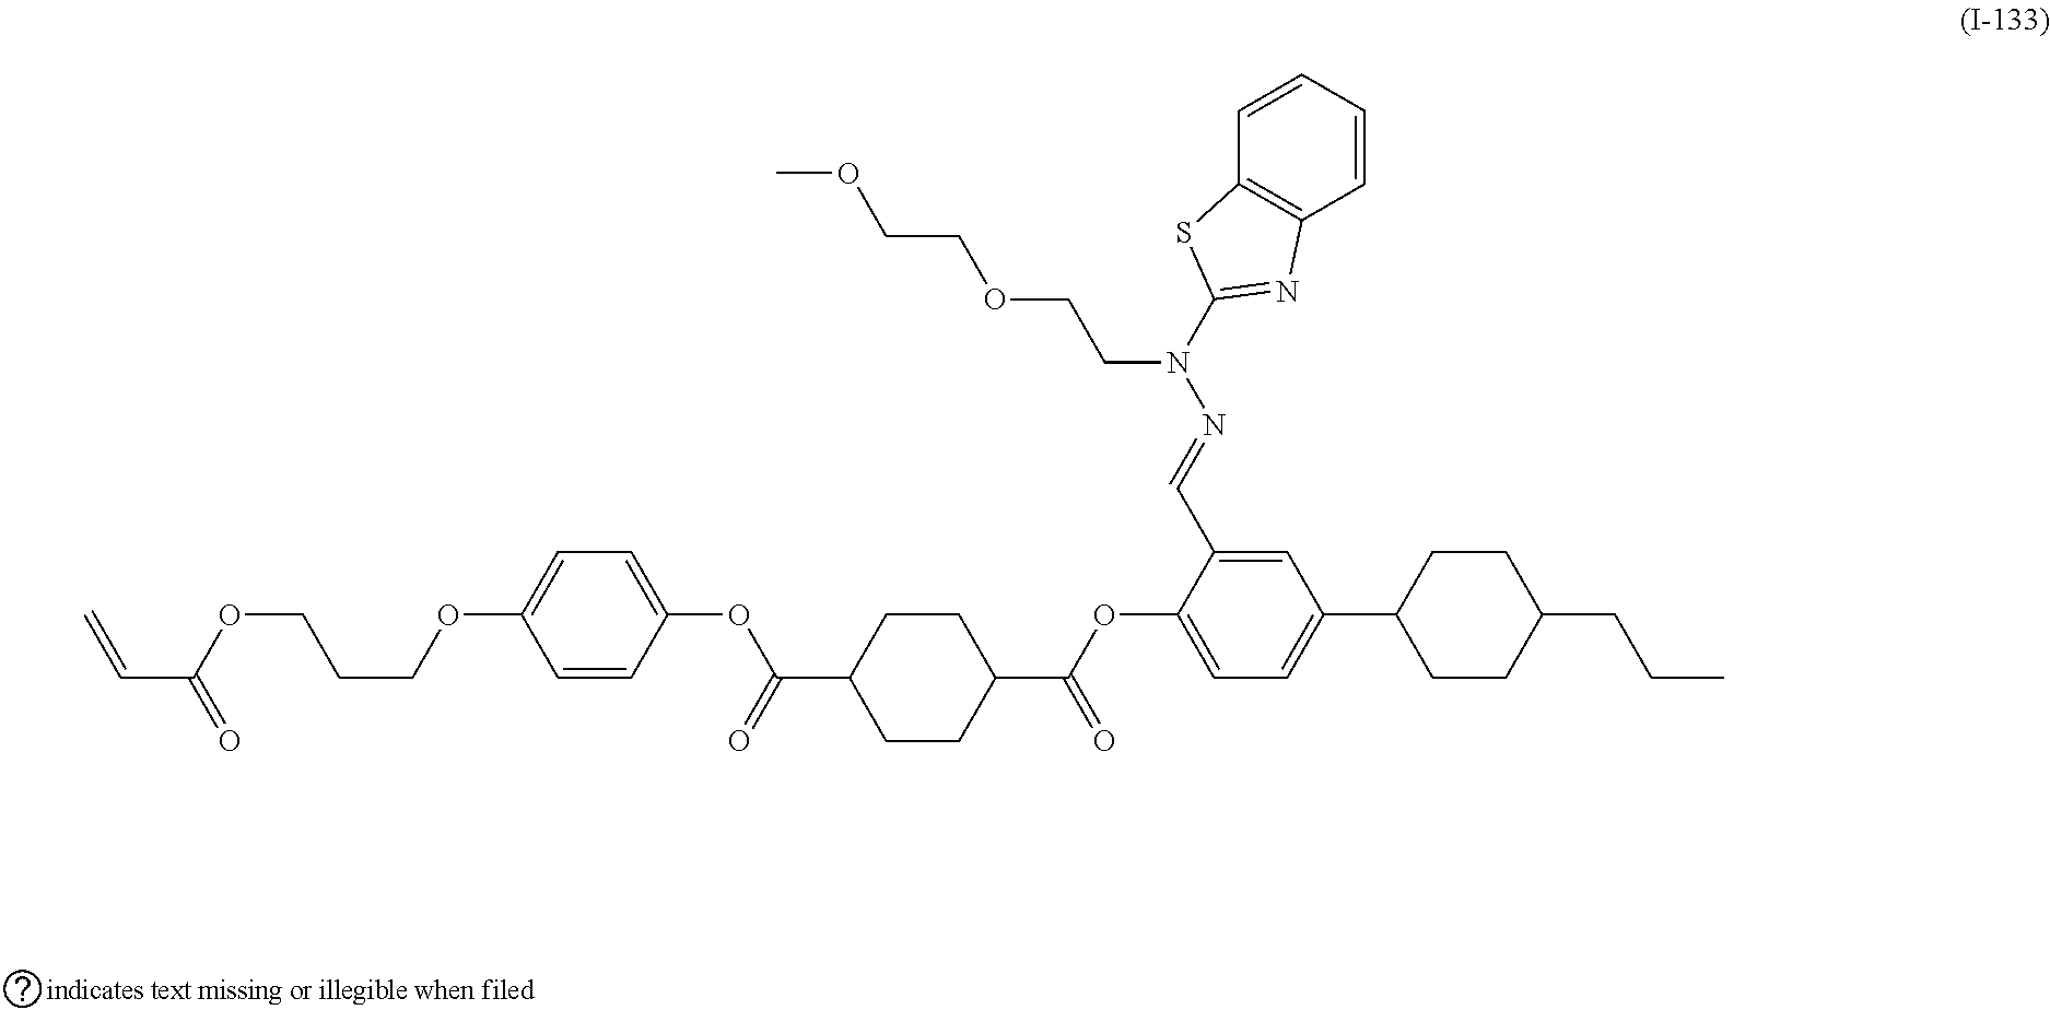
C(C(OCCCOC1=CC=C(OC(C2CCC(C(OC3=CC=C(C4CCC(CCC)CC4)C=C3C=NN(C3=NC4=C(S3)C=CC=C4)CCOCCOC)=O)CC2)=O)C=C1)=O)=C
